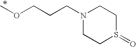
N1(CCCOC)CCS(=O)CC1
